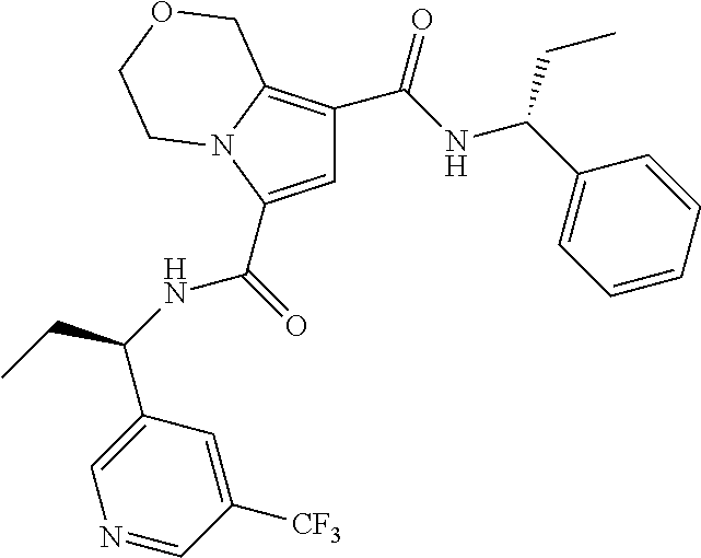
C1=C(C(=O)NC(CC)C2=CN=CC([CF3])=C2)N2C(=C1C(NC(C1=CC=CC=C1)CC)=O)COCC2
